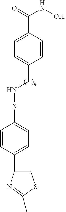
C1=C(C(N[OH])=O)C=CC(CN[X]C2=CC=C(C3=CSC(C)=N3)C=C2)=C1
